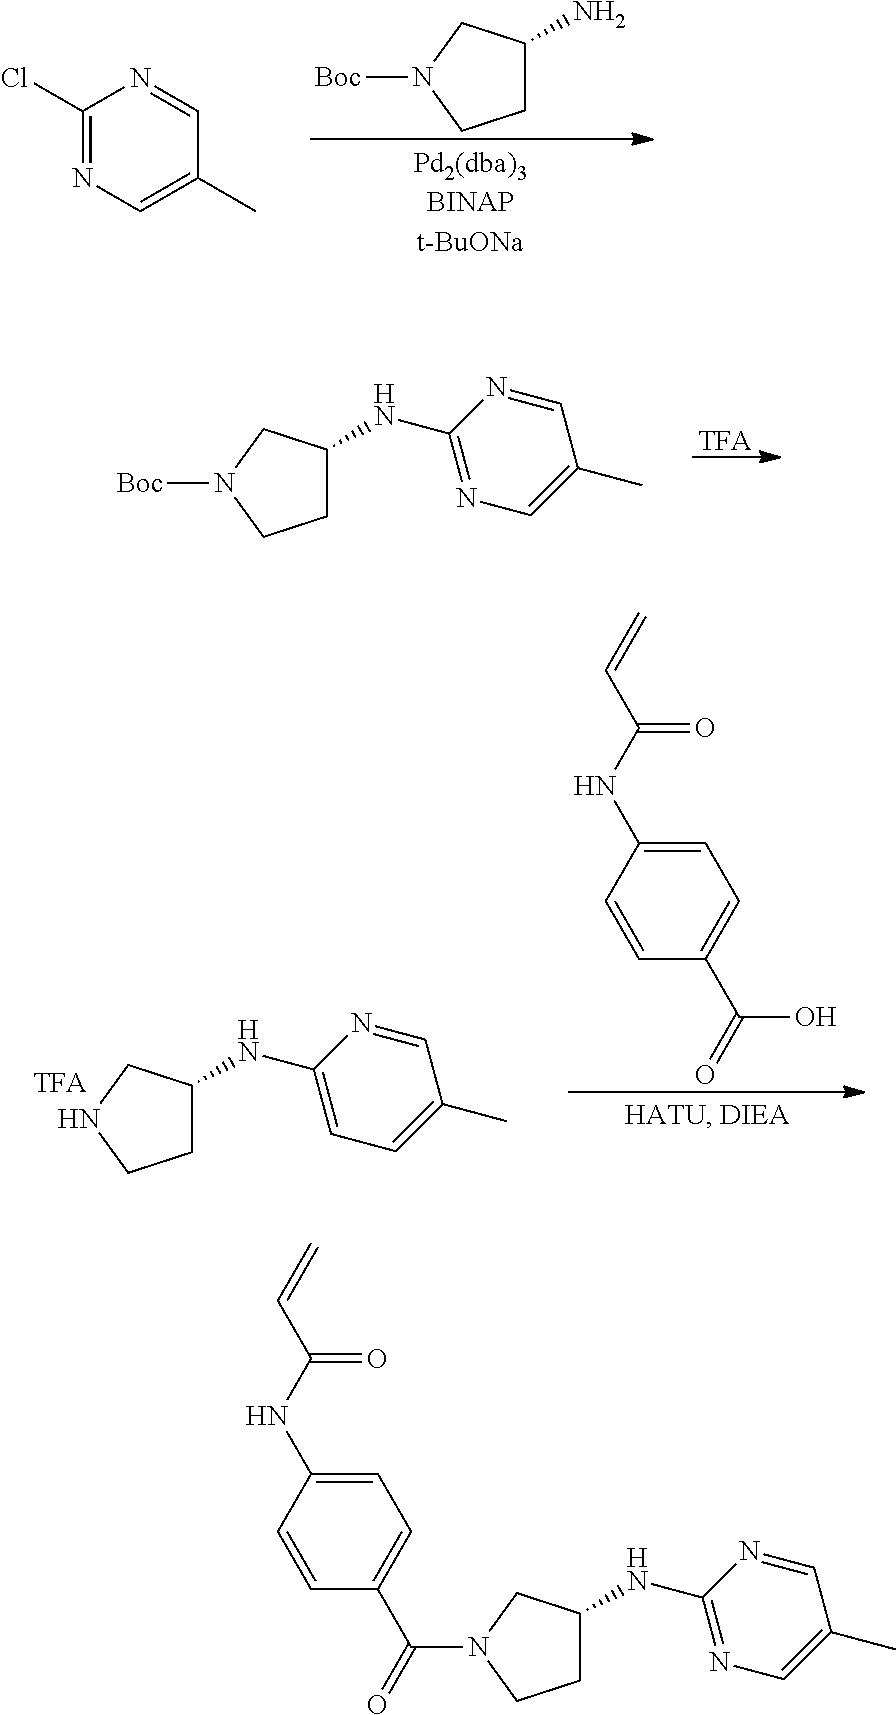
C1(Cl)=NC=C(C)C=N1.C1C(N)CN([Boc])C1.C1C(NC2=NC=C(C)C=N2)CN([Boc])C1.[TFA].C1C(NC2=CC=C(C)C=N2)CNC1.C1=C(NC(C=C)=O)C=CC(C(=O)O)=C1.C1C(NC2=NC=C(C)C=N2)CN(C(=O)C2=CC=C(NC(C=C)=O)C=C2)C1
